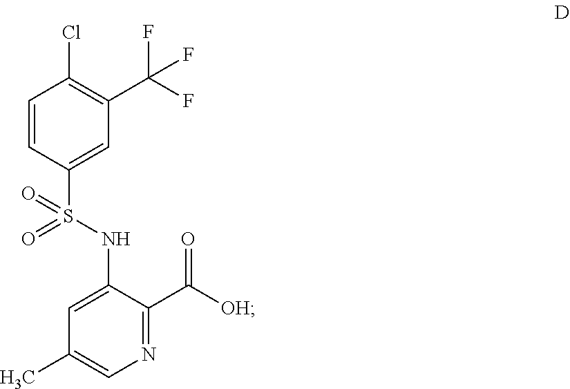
N1=C(C([OH])=O)C(NS(C2=CC(C(F)(F)F)=C(Cl)C=C2)(=O)=O)=CC(C)=C1
